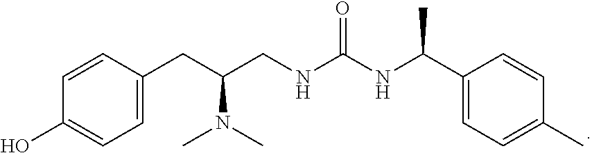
C1=C(CC(CNC(NC(C2=CC=C(C)C=C2)C)=O)N(C)C)C=CC(O)=C1
